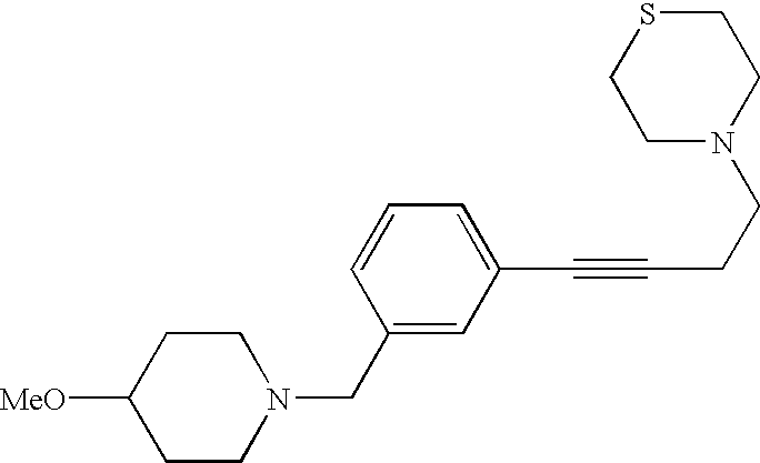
C1SCCN(CCC#CC2=CC=CC(CN3CCC([MeO])CC3)=C2)C1
